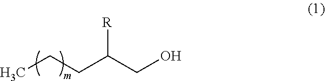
CCCC(CO)[R]
